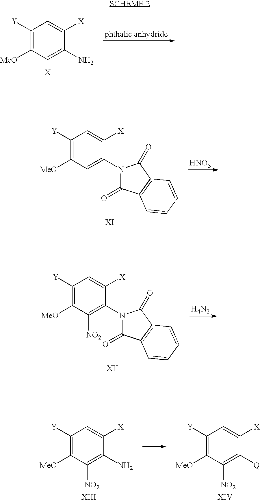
C1([Y])=C([MeO])C=C(N)C([X])=C1.C1([Y])=C([MeO])C=C(N2C(=O)C3=C(C2=O)C=CC=C3)C([X])=C1.[HNO3].C1([Y])=C([MeO])C([NO2])=C(N2C(=O)C3=C(C2=O)C=CC=C3)C([X])=C1.[H4N2].C1([Y])=C([MeO])C([NO2])=C(N)C([X])=C1.C1([Y])=C([MeO])C([NO2])=C([Q])C([X])=C1
